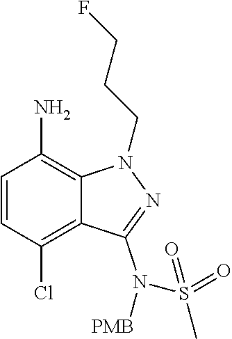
C1=CC(Cl)=C2C(=C1N)N(CCCF)N=C2N(S(C)(=O)=O)[PMB]
